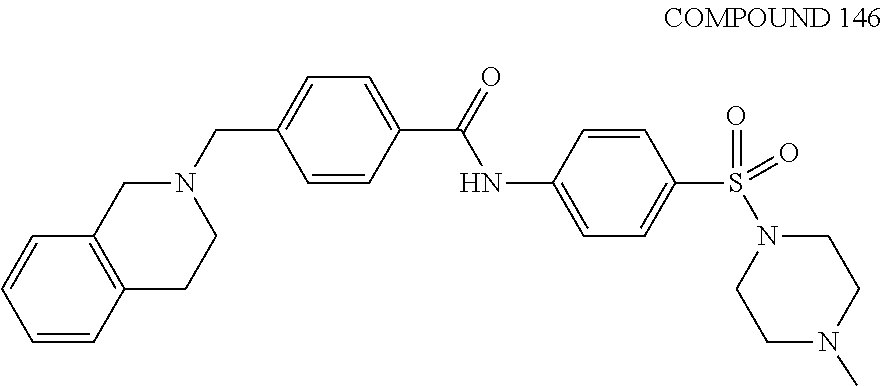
C1=CC2=C(C=C1)CN(CC1=CC=C(C(=O)NC3=CC=C(S(N4CCN(C)CC4)(=O)=O)C=C3)C=C1)CC2
